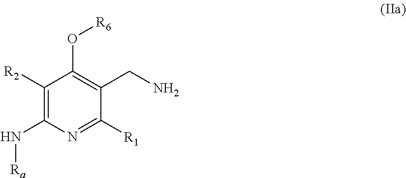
C1([R2])=C(N[Ra])N=C([R1])C(CN)=C1O[R6]
